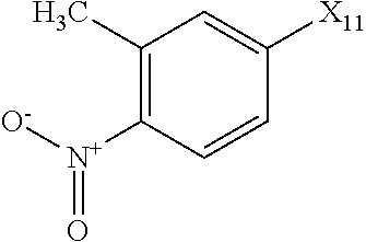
C1(C)=C([N+]([O-])=O)C=CC([X11])=C1
